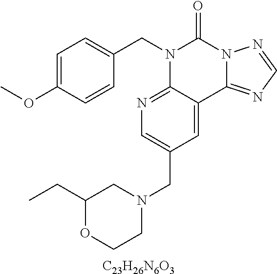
[C23H26N6O3].C1=C(OC)C=CC(CN2C3=NC=C(CN4CCOC(CC)C4)C=C3C3=NC=NN3C2=O)=C1
